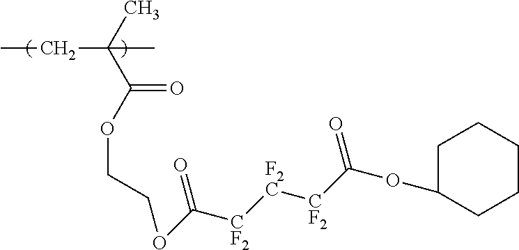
CCC(C)(C)C(OCCOC([CF2][F2C][CF2]C(OC1CCCCC1)=O)=O)=O
